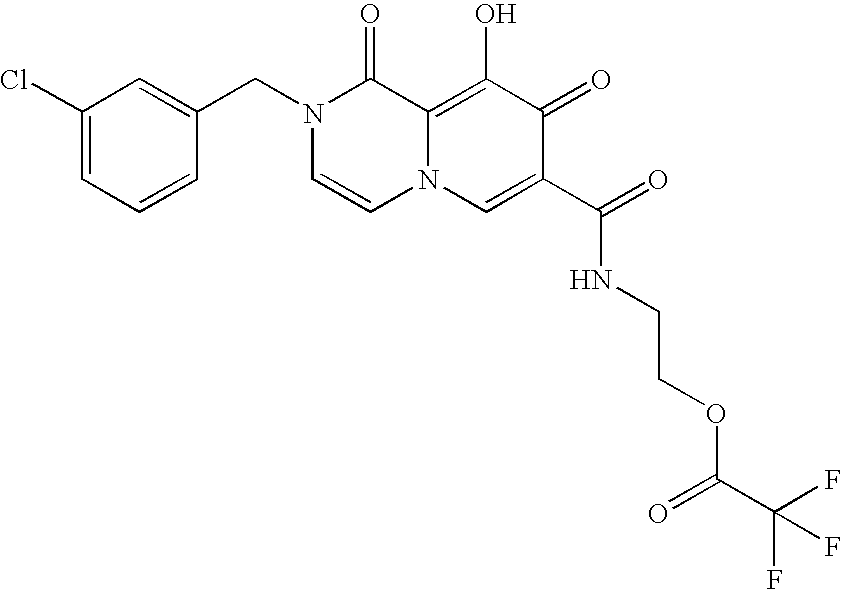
C1(Cl)=CC=CC(CN2C=CN3C(=C(O)C(=O)C(C(NCCOC(C(F)(F)F)=O)=O)=C3)C2=O)=C1
